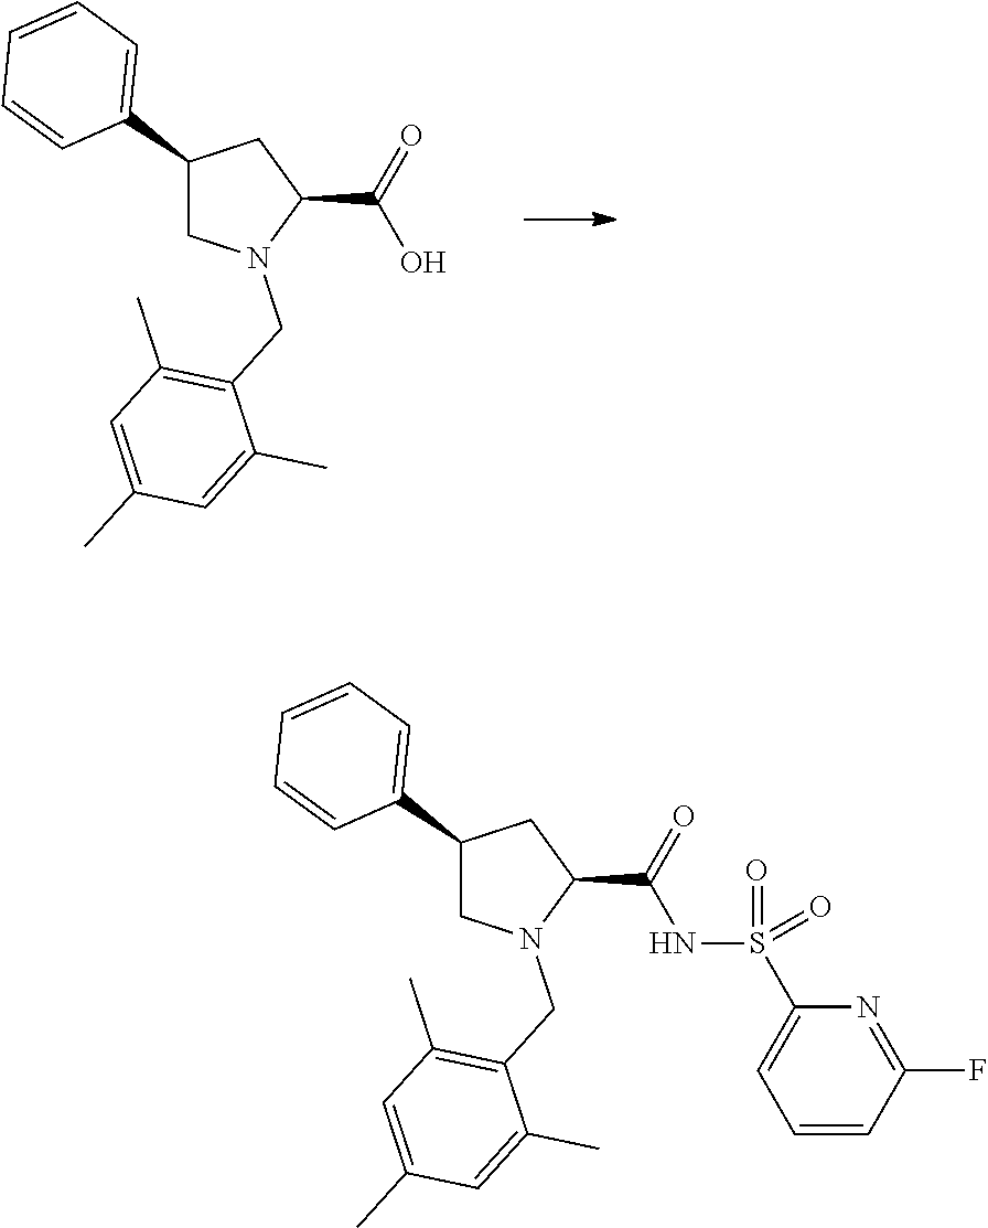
C1(C2=CC=CC=C2)CN(CC2=C(C)C=C(C)C=C2C)C(C(=O)NS(=O)(=O)C2=CC=CC(F)=N2)C1.C1(C2=CC=CC=C2)CN(CC2=C(C)C=C(C)C=C2C)C(C(=O)O)C1
